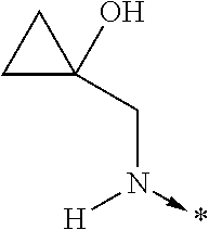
[H]N(->*)CC1(O)CC1
